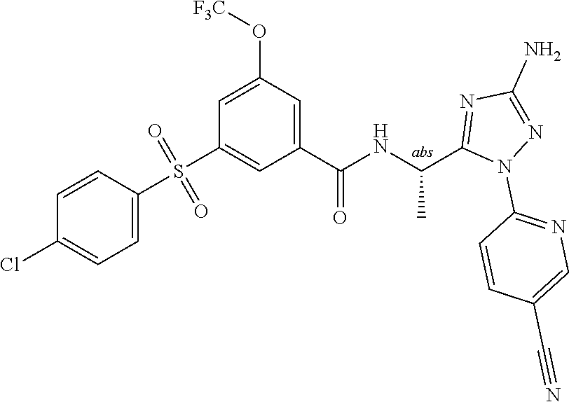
C1=C(O[F3C])C=C(C(=O)NC(C)C2=NC(N)=NN2C2=NC=C(C#N)C=C2)C=C1S(=O)(=O)C1=CC=C(Cl)C=C1
